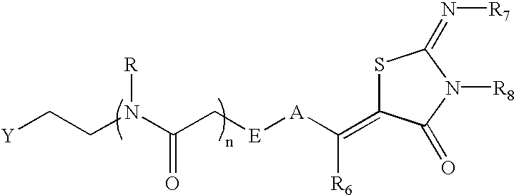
[A](C(=C1SC(=N[R7])N([R8])C1=O)[R6])[E]CC(N(CC[Y])[R])=O
